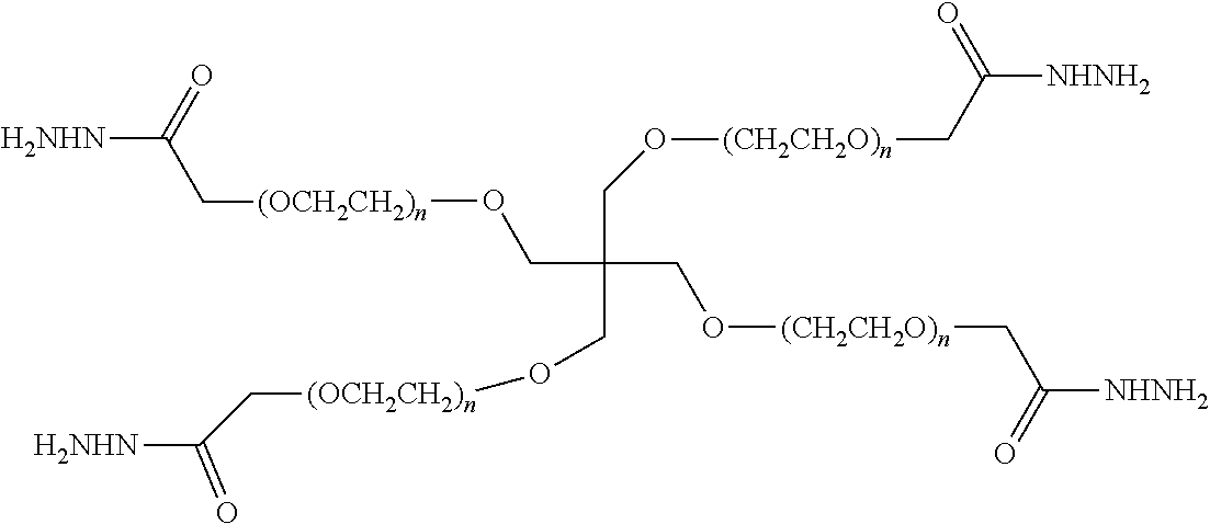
C(C(CO[(CH2CH2O)n]CC(=O)[NHNH2])(CO[(CH2CH2O)n]CC(=O)[NHNH2])CO[(OCH2CH2)n]CC([H2NHN])=O)O[(OCH2CH2)n]CC([H2NHN])=O
